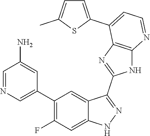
C1=NC=C(C2=C(F)C=C3C(=C2)C(C2=NC4=C(N2)N=CC=C4C2=CC=C(C)S2)=NN3)C=C1N
